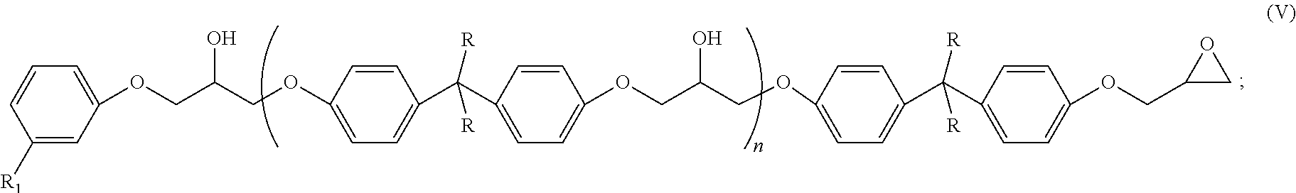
C1=CC(OCC(COC2=CC=CC([R1])=C2)O)=CC=C1C(C1=CC=C(OCC(COC2=CC=C(C(C3=CC=C(OCC4CO4)C=C3)([R])[R])C=C2)O)C=C1)([R])[R]
